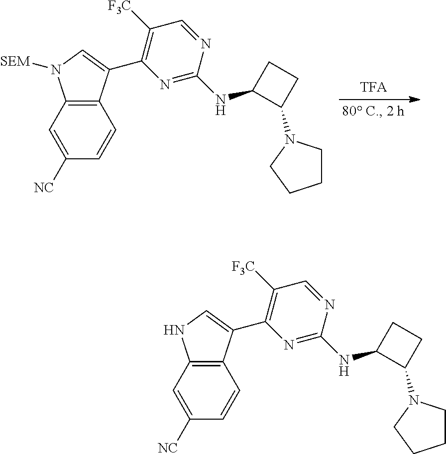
C1=C([NC])C=CC2=C1N([SEM])C=C2C1=C([F3C])C=NC(NC2C(N3CCCC3)CC2)=N1.C1=C([NC])C=CC2=C1NC=C2C1=C([F3C])C=NC(NC2C(N3CCCC3)CC2)=N1
